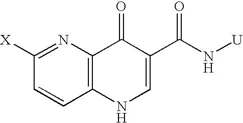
C1([X])=NC2=C(C=C1)NC=C(C(N[U])=O)C2=O
